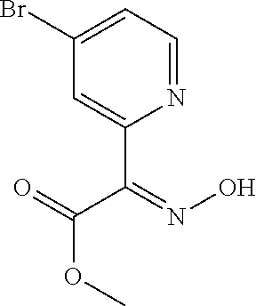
N1=CC=C(Br)C=C1C(C(OC)=O)=NO
